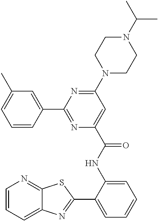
C1=CC=C2C(=N1)SC(C1=CC=CC=C1NC(=O)C1=CC(N3CCN(C(C)C)CC3)=NC(C3=CC(C)=CC=C3)=N1)=N2
